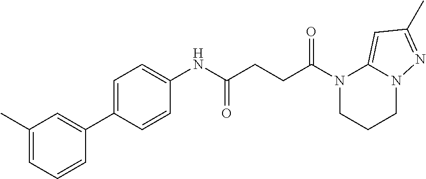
C1CN(C(CCC(NC2=CC=C(C3=CC(C)=CC=C3)C=C2)=O)=O)C2=CC(C)=NN2C1
